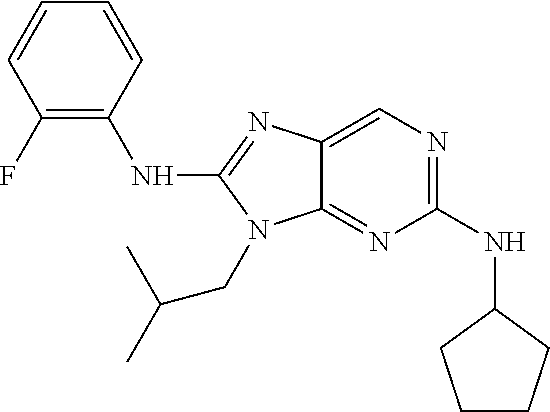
C1(F)=C(NC2=NC3=CN=C(NC4CCCC4)N=C3N2CC(C)C)C=CC=C1
